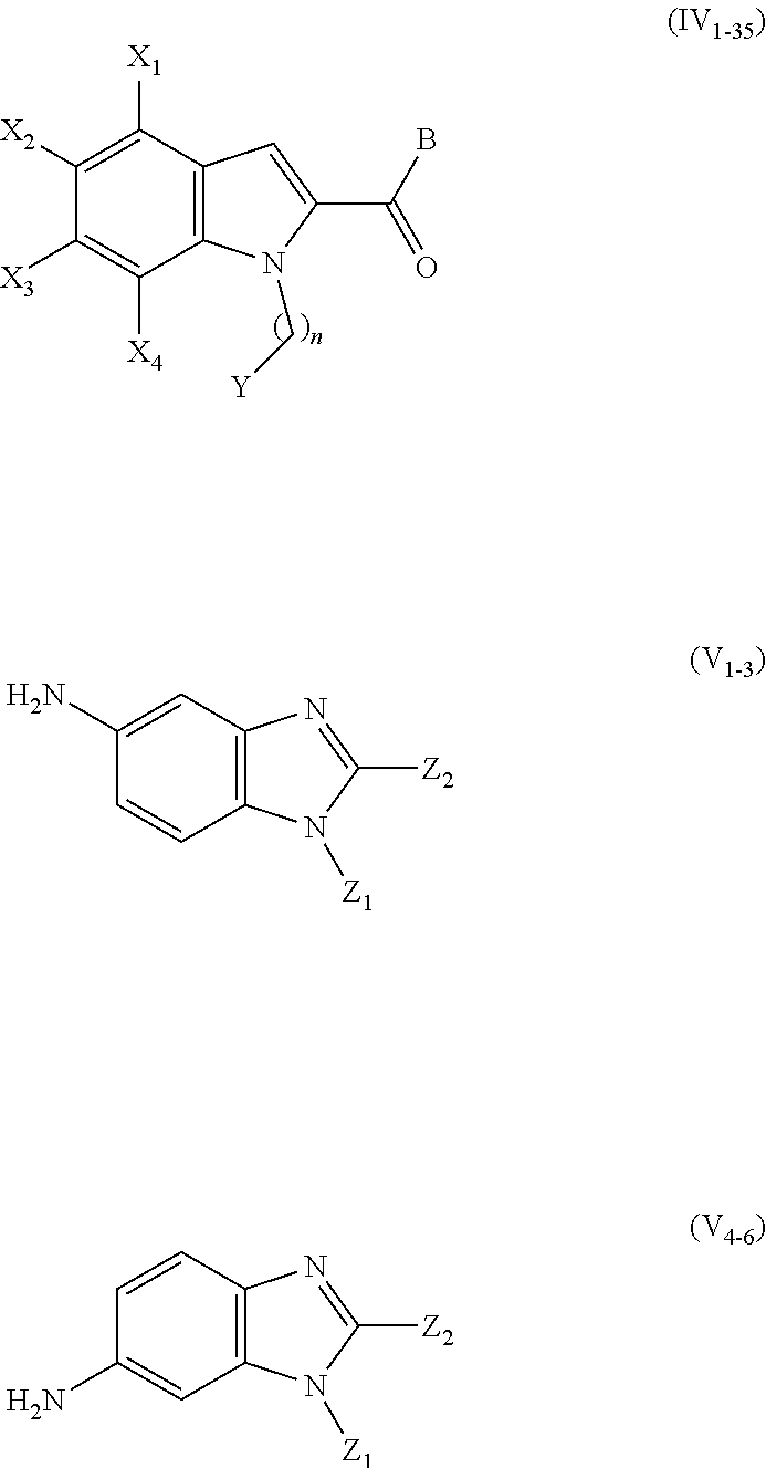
C1([X2])=C([X1])C2=C(C([X4])=C1[X3])N(C[Y])C(C(B)=O)=C2.C1(N)=CC2=C(C=C1)N([Z1])C([Z2])=N2.C1=CC2=C(C=C1N)N([Z1])C([Z2])=N2
